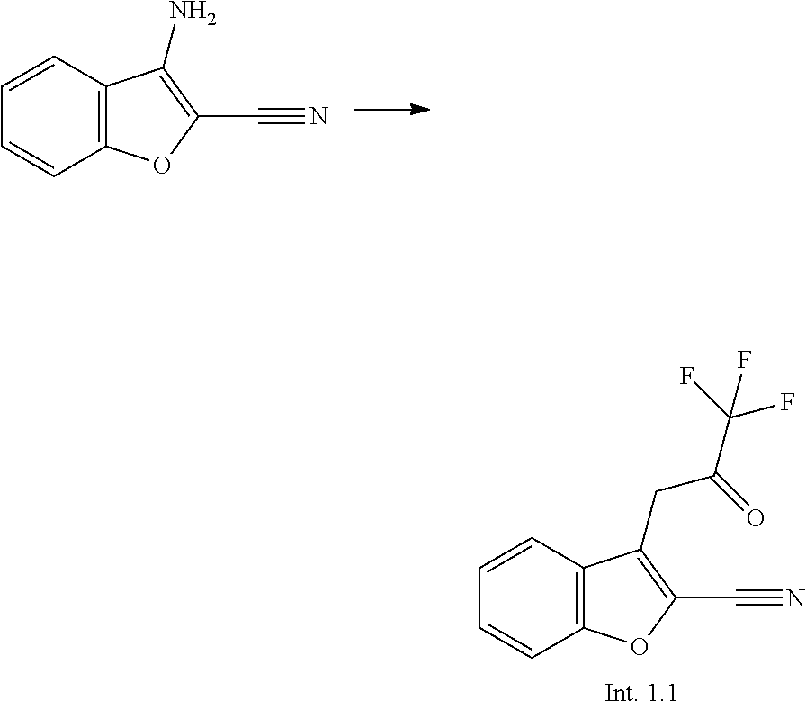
C1=CC2=C(C=C1)OC(C#N)=C2CC(=O)C(F)(F)F.C1=CC2=C(C=C1)OC(C#N)=C2N
